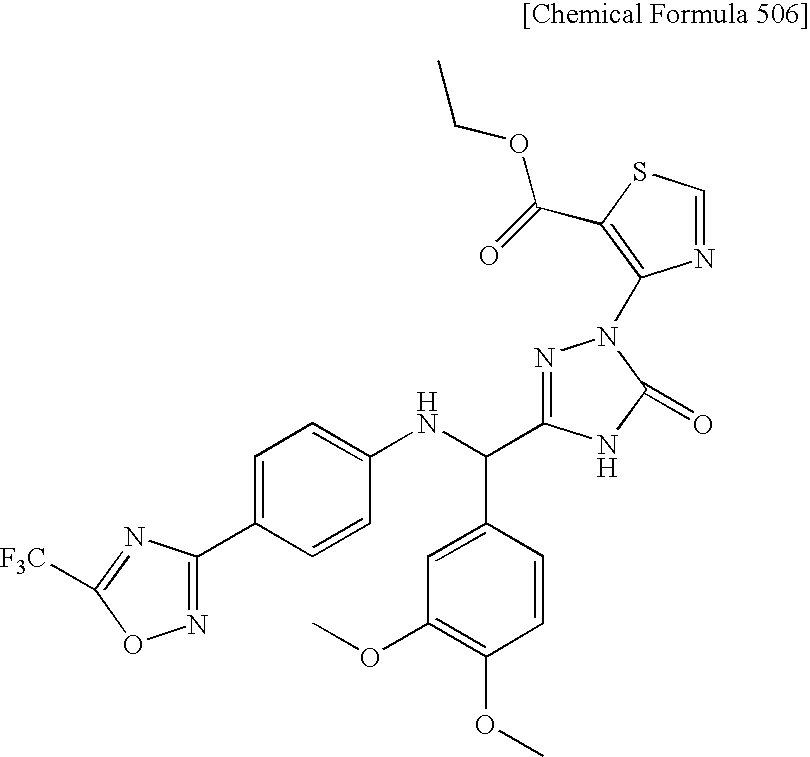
C1=C(C2=NOC([F3C])=N2)C=CC(NC(C2=NN(C3=C(C(=O)OCC)SC=N3)C(=O)N2)C2=CC(OC)=C(OC)C=C2)=C1
